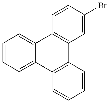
C1=CC=C2C(=C1)C1=C(C3=C2C=CC=C3)C=C(Br)C=C1
